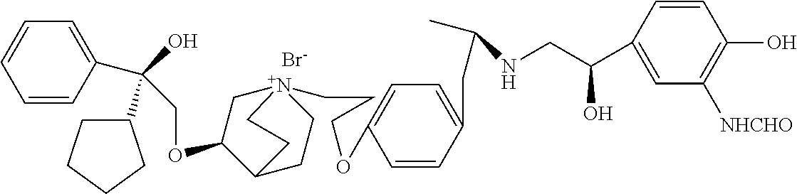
[Br-].C(OC1C[N+]2(CCCOC3=CC=C(CC(C)NCC(C4=CC([NHCHO])=C(O)C=C4)O)C=C3)CCC1CC2)C(O)(C1CCCC1)C1=CC=CC=C1
